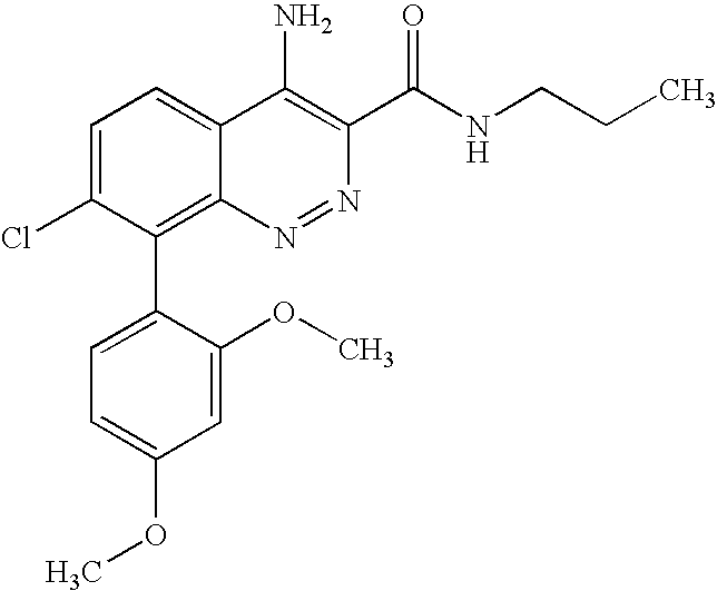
C1=C(Cl)C(C2=CC=C(OC)C=C2OC)=C2C(=C1)C(N)=C(C(NCCC)=O)N=N2
